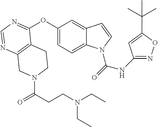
C12=C(N=CN=C1OC1=CC=C3C(=C1)C=CN3C(=O)NC1=NOC(C(C)(C)C)=C1)CN(C(CCN(CC)CC)=O)CC2
